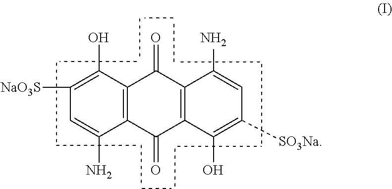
C12=C(C(O)=C([NaO3S])C=C1N)C(=O)C1=C(C2=O)C(O)=C([SO3Na])C=C1N
